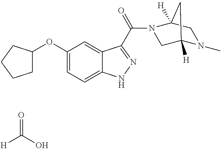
[H]C(O)=O.C1(OC2CCCC2)=CC=C2C(=C1)C(C(=O)N1CC3([H])N(C)CC1([H])C3)=NN2
